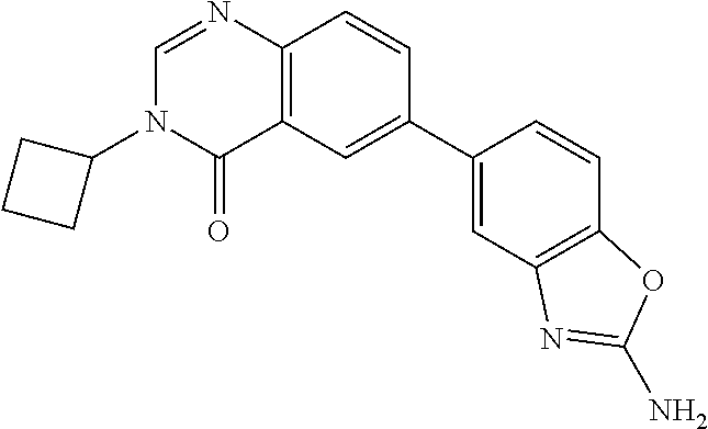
C1=C(C2=CC3=C(N=CN(C4CCC4)C3=O)C=C2)C=CC2=C1N=C(N)O2
